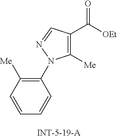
C1([Me])=C(C(=O)[OEt])C=NN1C1=C([Me])C=CC=C1
